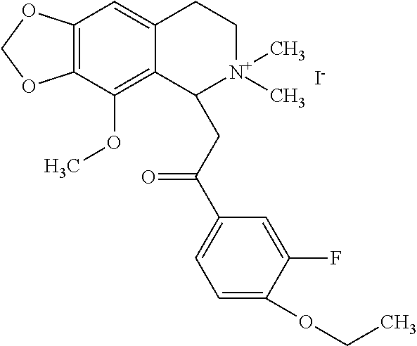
[I-].C12=C(C(OC)=C3C(=C1)CC[N+](C)(C)C3CC(C1=CC=C(OCC)C(F)=C1)=O)OCO2
